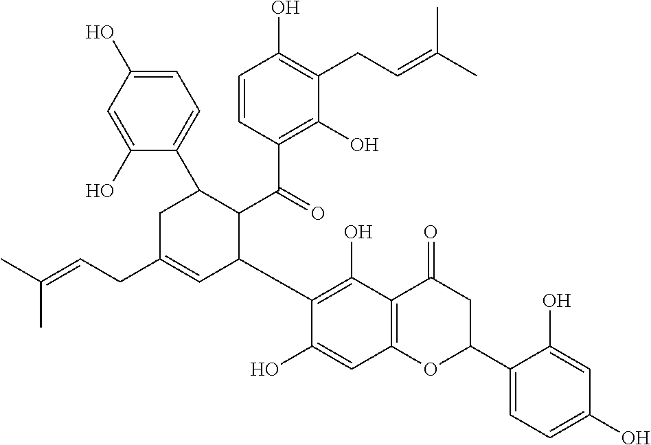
C1=C(O)C=C(O)C(C2CC(CC=C(C)C)=CC(C3=C(O)C4=C(C=C3O)OC(C3=CC=C(O)C=C3O)CC4=O)C2C(=O)C2=C(O)C(CC=C(C)C)=C(O)C=C2)=C1
